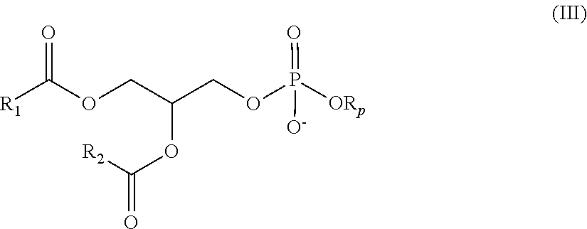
O(C(=O)[R2])C(COC(=O)[R1])COP([ORp])(=O)[O-]
